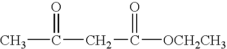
CC(=O)CC(=O)[OCH2CH3]
